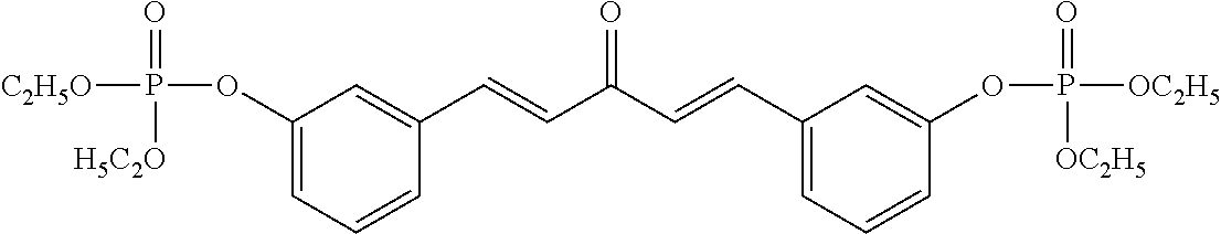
C1(OP([C2H5O])(=O)[H5C2O])=CC=CC(C=CC(C=CC2=CC=CC(OP([OC2H5])(=O)[OC2H5])=C2)=O)=C1
